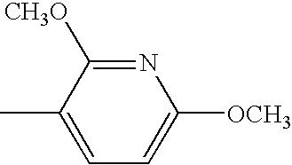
C1([CH3O])=NC([OCH3])=CC=C1C
